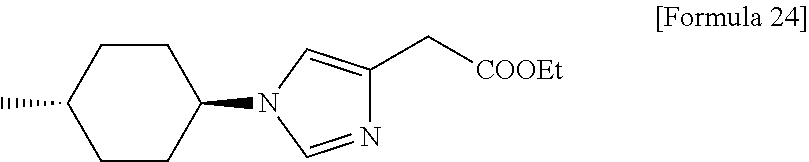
C1CC(C)CCC1N1C=NC(C[COOEt])=C1
